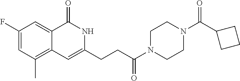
C1(F)=CC(C)=C2C(=C1)C(=O)NC(CCC(N1CCN(C(C3CCC3)=O)CC1)=O)=C2
